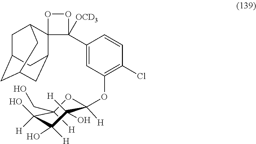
C1(CO)([H])C(O)([H])C(O)([H])C(O)([H])C(OC2=C(Cl)C=CC(C3([OCD3])C4(C5CC6CC(CC4C6)C5)OO3)=C2)([H])O1
